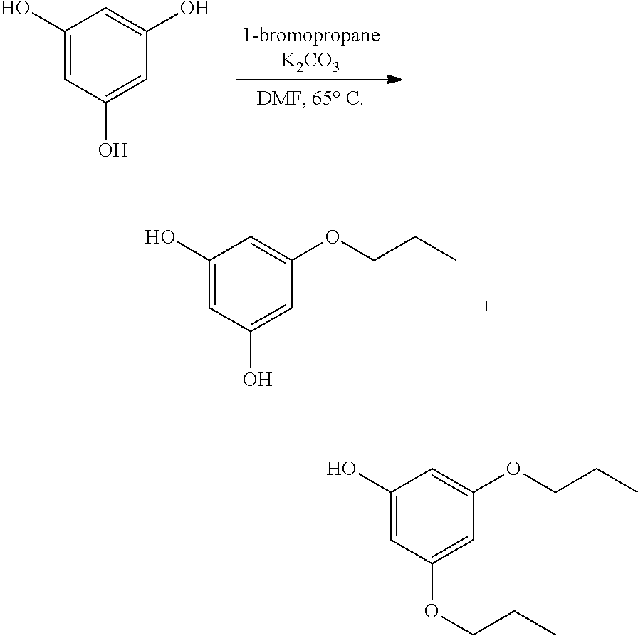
C1(O)=CC(O)=CC(O)=C1.C1(O)=CC(O)=CC(OCCC)=C1.C1(O)=CC(OCCC)=CC(OCCC)=C1
